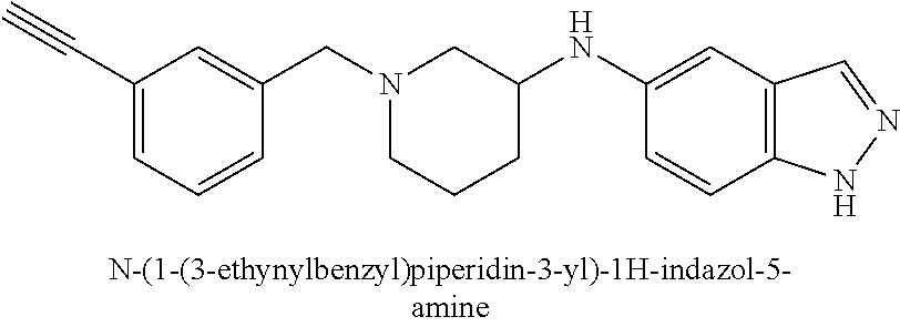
N1(CC2=CC(C#C)=CC=C2)CCCC(NC2=CC3=C(C=C2)NN=C3)C1
